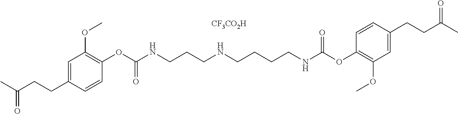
C1=C(CCC(C)=O)C=CC(OC(NCCCNCCCCNC(OC2=C(OC)C=C(CCC(C)=O)C=C2)=O)=O)=C1OC.[CF3CO2H]
